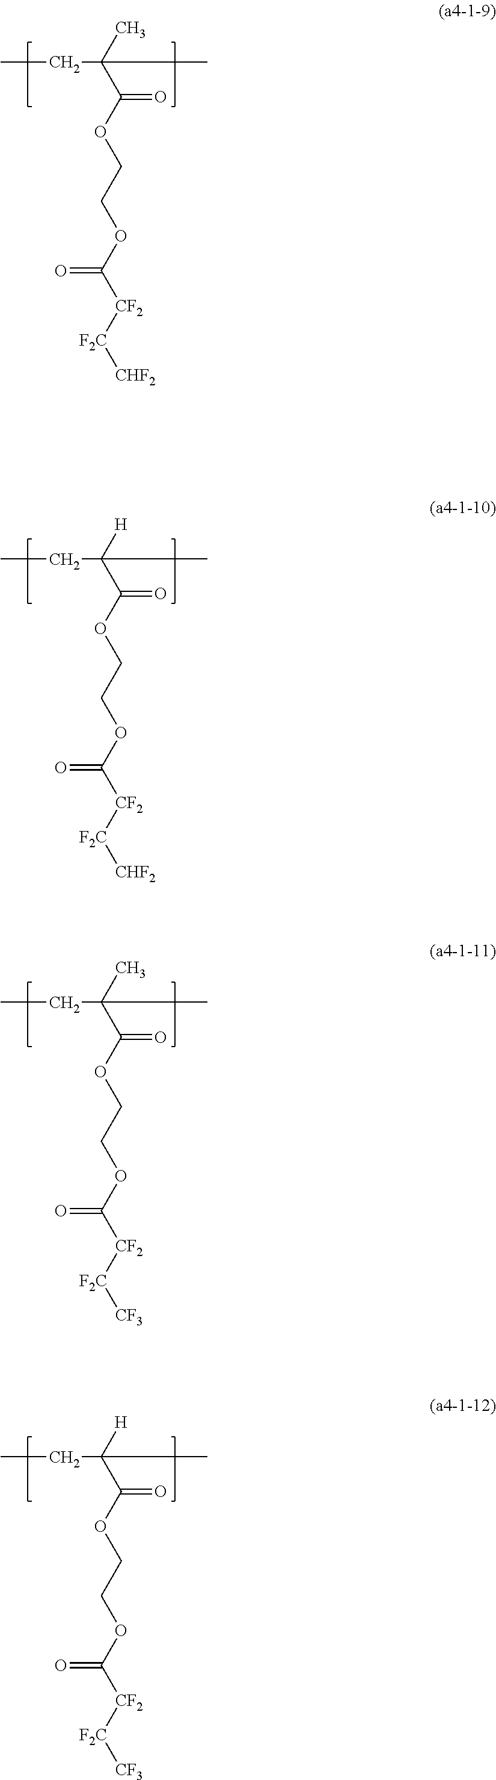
C(=O)(OCCOC([CF2][F2C][CHF2])=O)C(C)(C)CC.C(=O)(OCCOC([CF2][F2C][CHF2])=O)C([H])(C)CC.C(=O)(OCCOC([CF2][F2C][CF3])=O)C(C)(C)CC.C(=O)(OCCOC([CF2][F2C][CF3])=O)C([H])(C)CC
